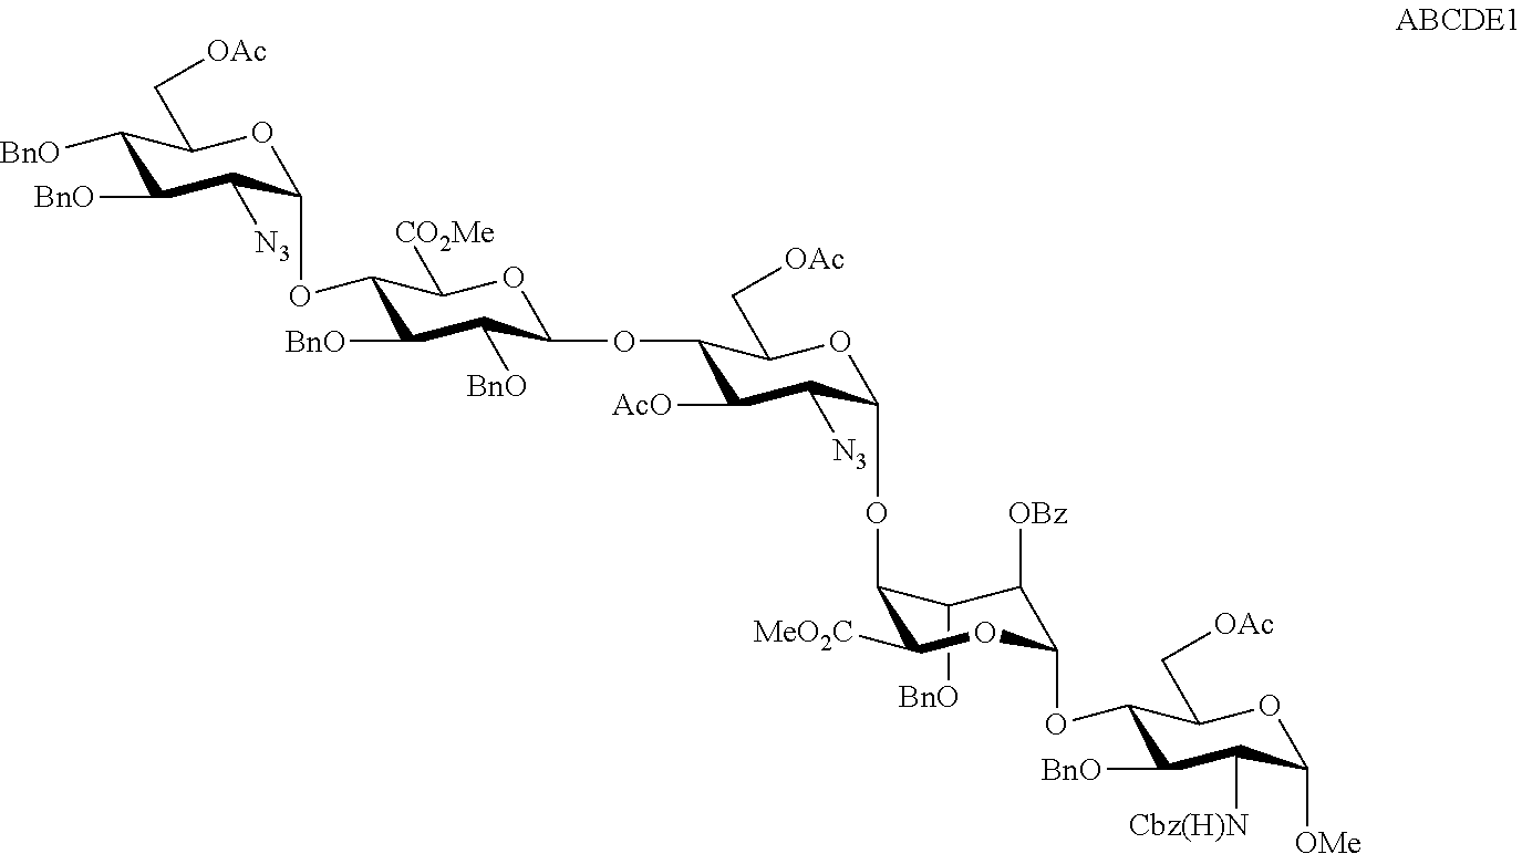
C1([BnO])C(OC2C([N3])C([AcO])C(OC3C([BnO])C([BnO])C(OC4C([N3])C([BnO])C([BnO])C(C[OAc])O4)C([CO2Me])O3)C(C[OAc])O2)C([MeO2C])OC(OC2C(C[OAc])OC([OMe])C([Cbz(H)N])C2[BnO])C1[OBz]
